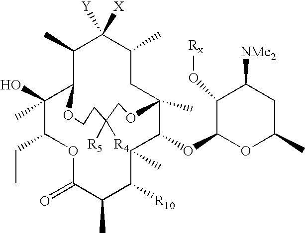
C1(O)(C)C(CC)OC(=O)C(C)C([R10])C(C)C(OC2OC(C)CC([NMe2])C2O[Rx])C2(C)CC(C)C([X])([Y])C(C)C1OCCC([R5])([R4])CO2
